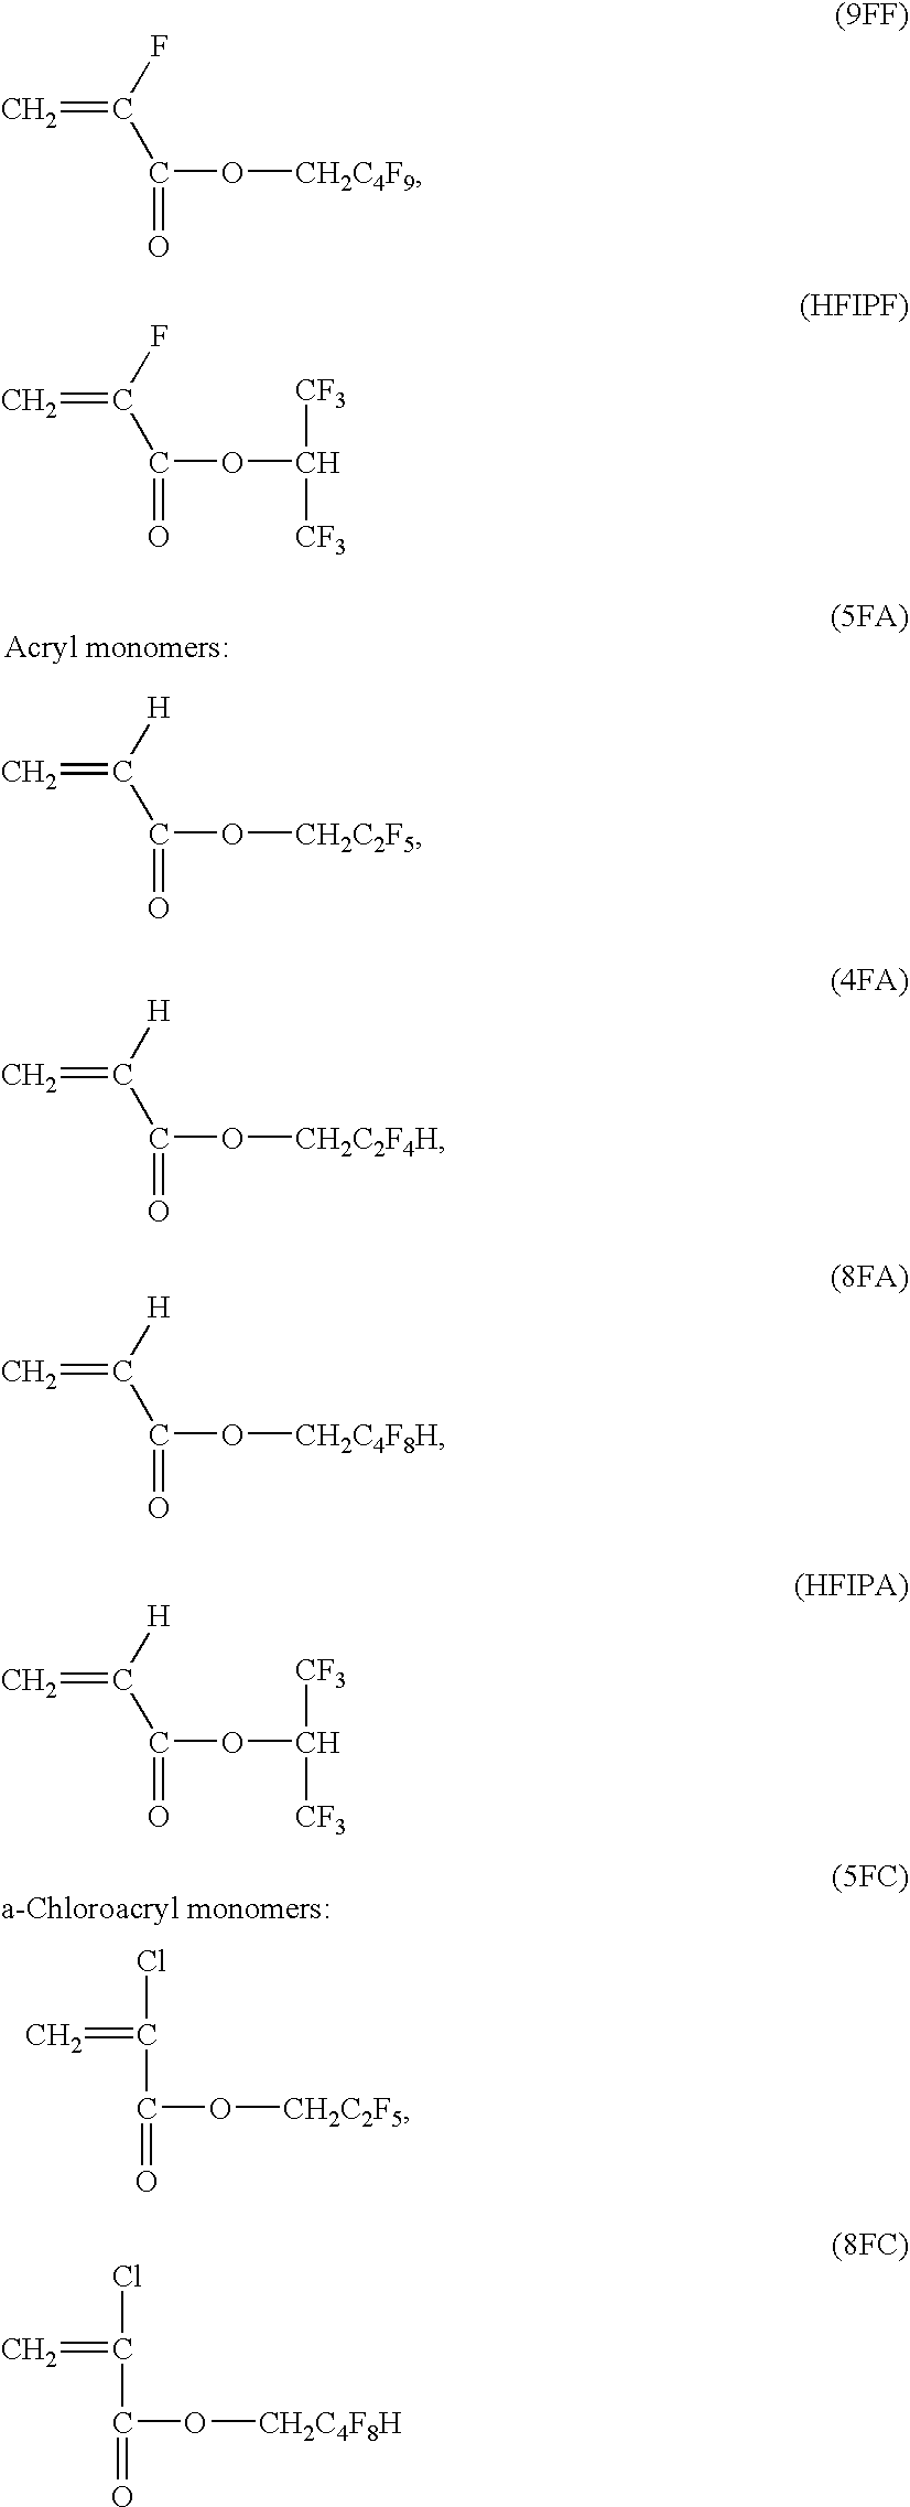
C=C([H])C(O[CH2C2F5])=O.C=C(Cl)C(=O)O[CH2C2F5].C=C(F)C(O[CH2C4F9])=O.C=C(F)C(OC([CF3])[CF3])=O.C=C([H])C(O[CH2C2F4H])=O.C=C([H])C(O[CH2C4F8H])=O.C=C([H])C(OC([CF3])[CF3])=O.C=C(Cl)C(=O)O[CH2C4F8H]
